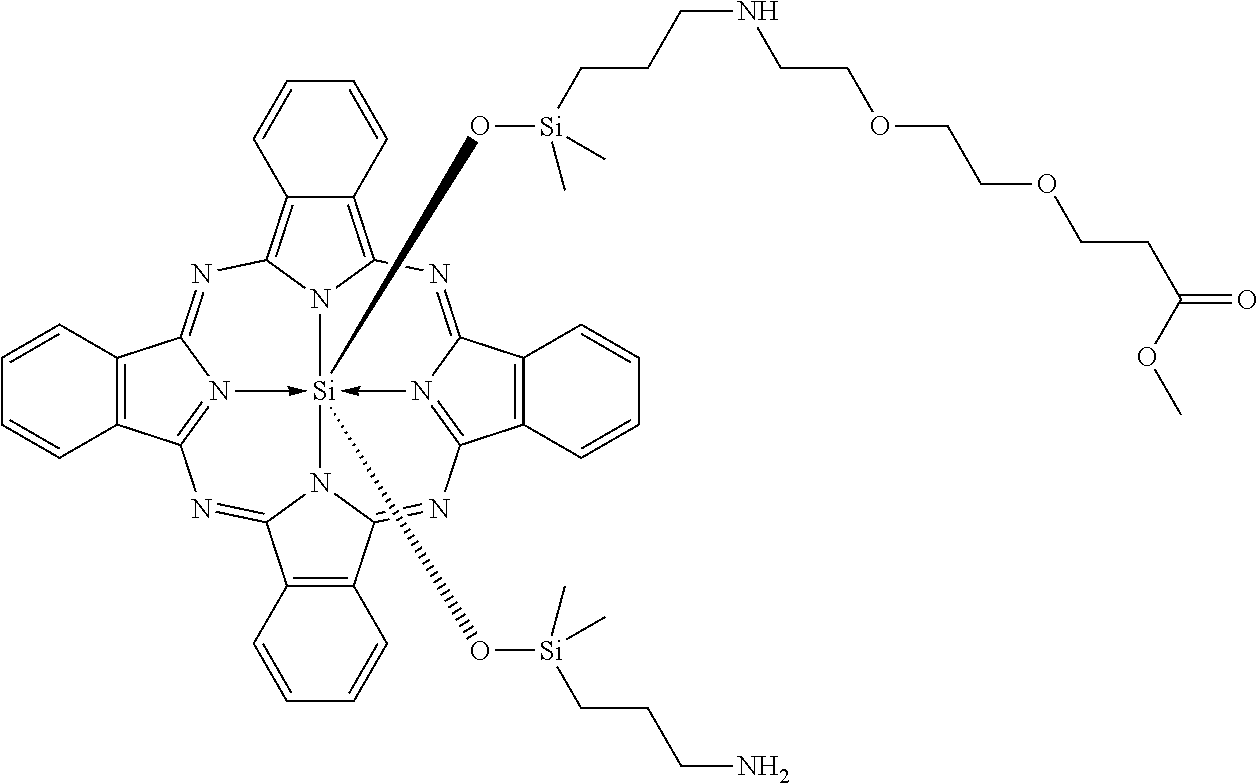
C1=CC2=C(C=C1)C1=NC3=C4C(=C5N3[Si]36(O[Si](CCCN)(C)C)(O[Si](CCCNCCOCCOCCC(=O)OC)(C)C)-N1=C2N=C1C2=C(C(=NC7=N->3C(=N5)C3=C7C=CC=C3)N16)C=CC=C2)C=CC=C4
